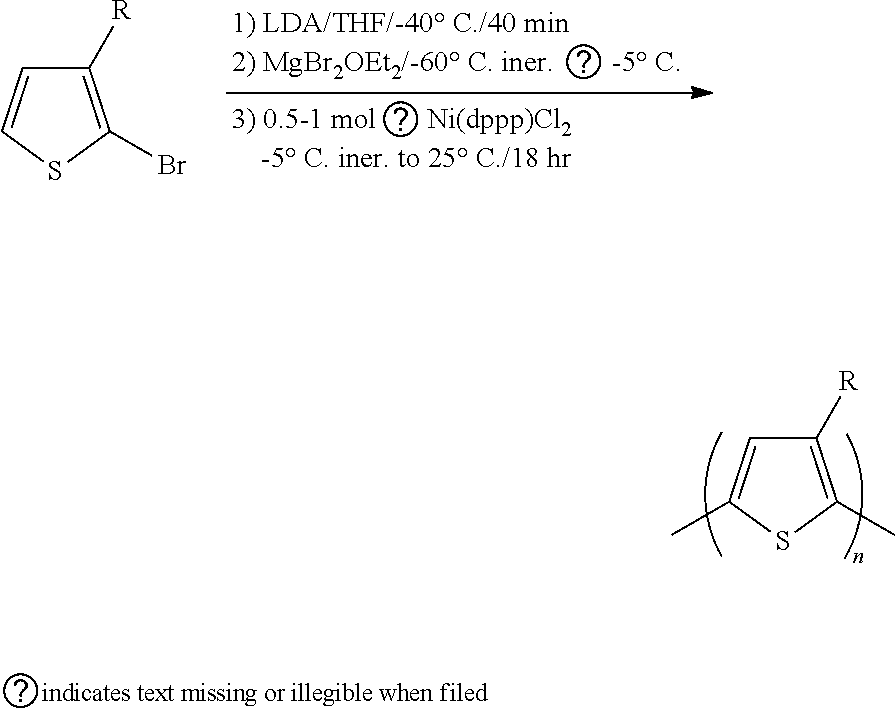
C1([R])=C(Br)SC=C1.C1([R])=C(C)SC(C)=C1
